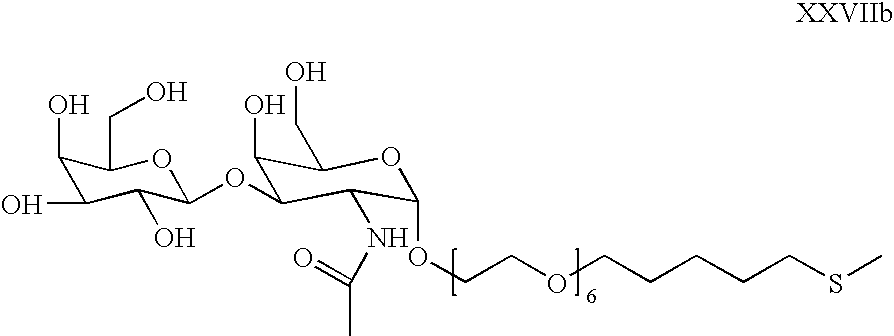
C1(O)C(O)C(O)C(OC2C(O)C(CO)OC(OCCOCCCCCSC)C2NC(C)=O)OC1CO
